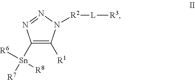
C1([Sn]([R7])([R6])[R8])=C([R1])N([R2][L][R3])N=N1
